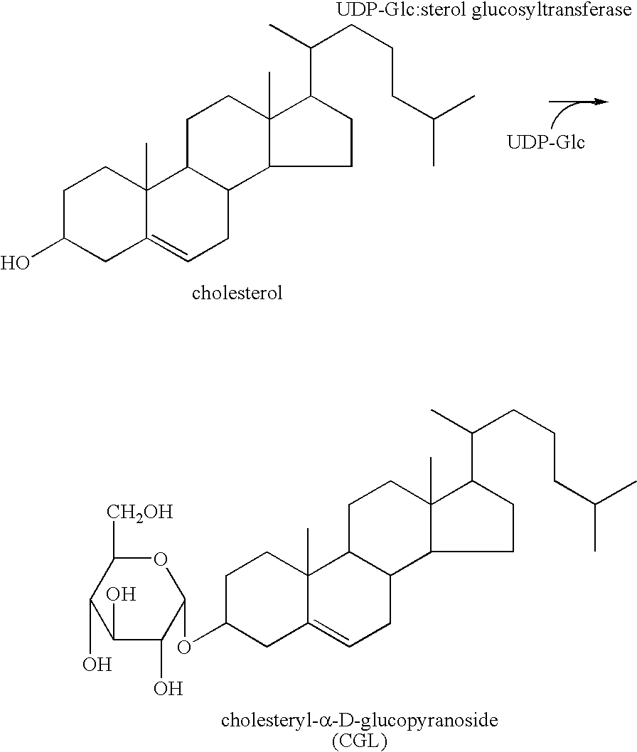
C1C(O)CC2=CCC3C(C2(C)C1)CCC1(C)C3CCC1C(CCCC(C)C)C.C1(O)C(O)C(OC2CC3=CCC4C(C3(C)CC2)CCC2(C)C4CCC2C(CCCC(C)C)C)OC([CH2OH])C1O
